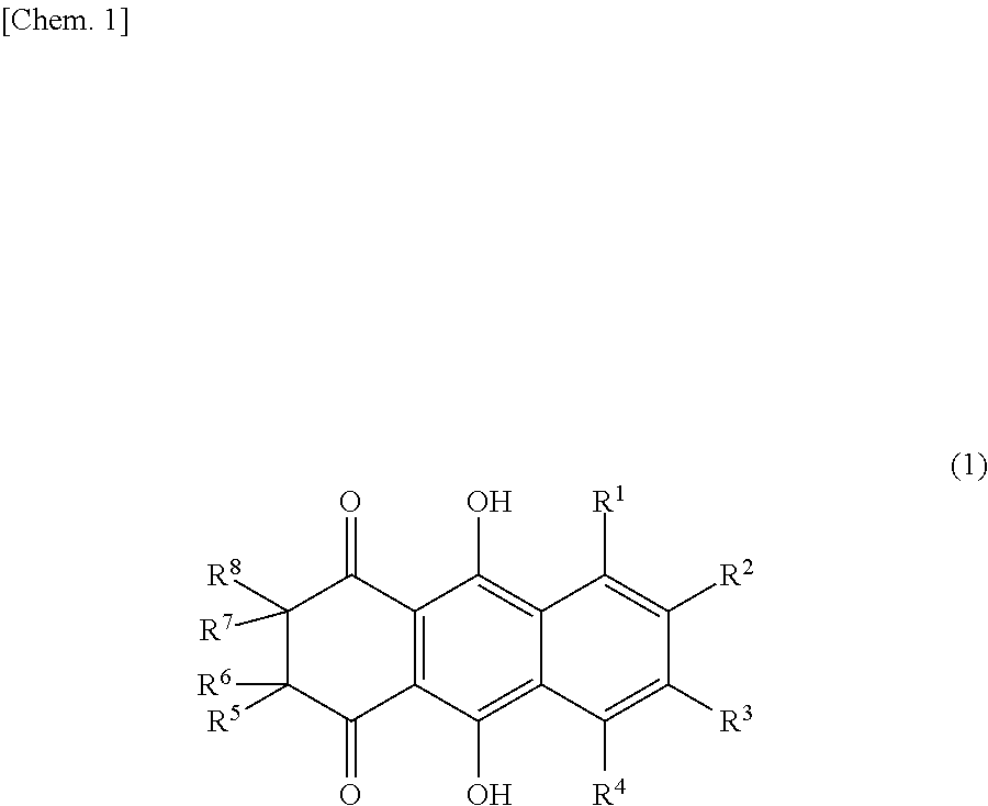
C12=C(C(O)=C3C(=C1O)C([R1])=C([R2])C([R3])=C3[R4])C(=O)C([R5])([R6])C([R8])([R7])C2=O
